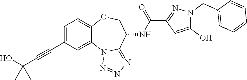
C12=CC(C#CC(C)(O)C)=CC=C1OCC(NC(=O)C1=NN(CC3=CC=CC=C3)C(O)=C1)C1=NN=NN21
